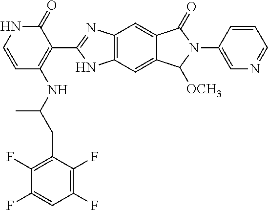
C1=CNC(=O)C(C2=NC3=C(N2)C=C2C(=C3)C(=O)N(C3=CN=CC=C3)C2[OCH3])=C1NC(CC1=C(F)C(F)=CC(F)=C1F)C
